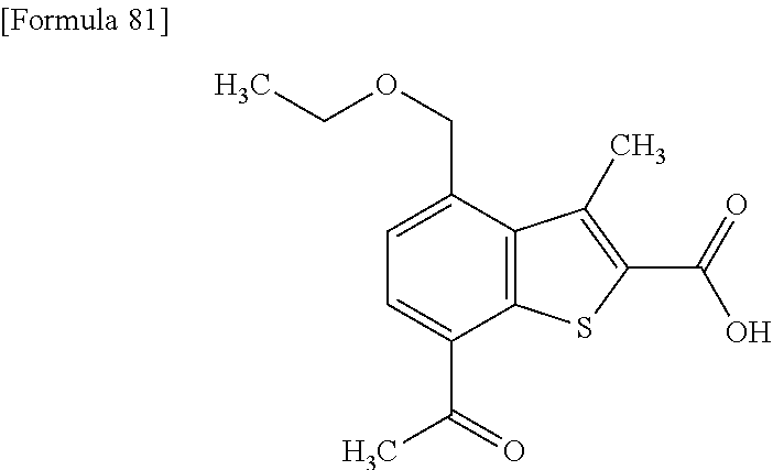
C1=C(C(=O)C)C2=C(C(COCC)=C1)C(C)=C(C(=O)O)S2
